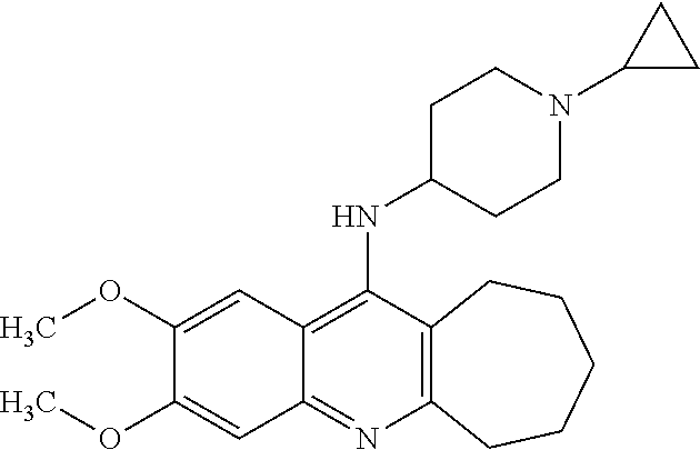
C12=C(C(NC3CCN(C4CC4)CC3)=C3C(=N1)C=C(OC)C(OC)=C3)CCCCC2
